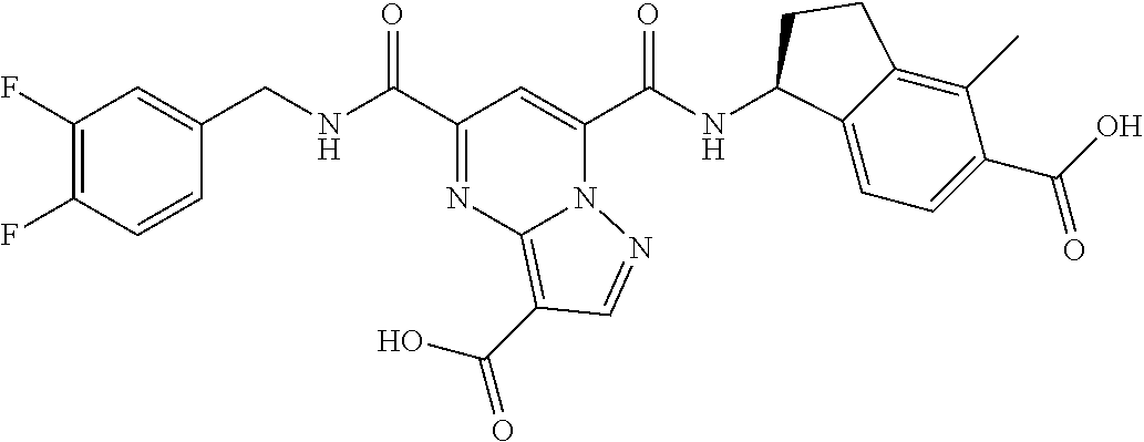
C1(F)=C(F)C=CC(CNC(C2=NC3=C(C(O)=O)C=NN3C(C(NC3C4=CC=C(C(=O)O)C(C)=C4CC3)=O)=C2)=O)=C1
